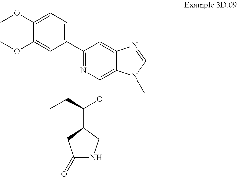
C1(C2=CC=C(OC)C(OC)=C2)=NC(OC(C2CNC(=O)C2)CC)=C2C(=C1)N=CN2C
